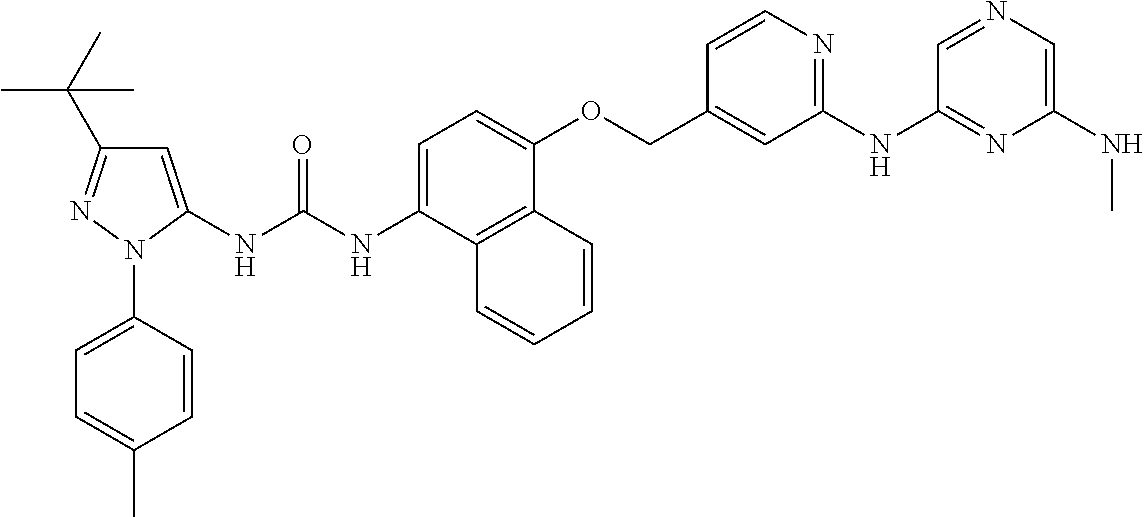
C1=C(NC(NC2=CC=C(OCC3=CC(NC4=NC(NC)=CN=C4)=NC=C3)C3=C2C=CC=C3)=O)N(C2=CC=C(C)C=C2)N=C1C(C)(C)C
